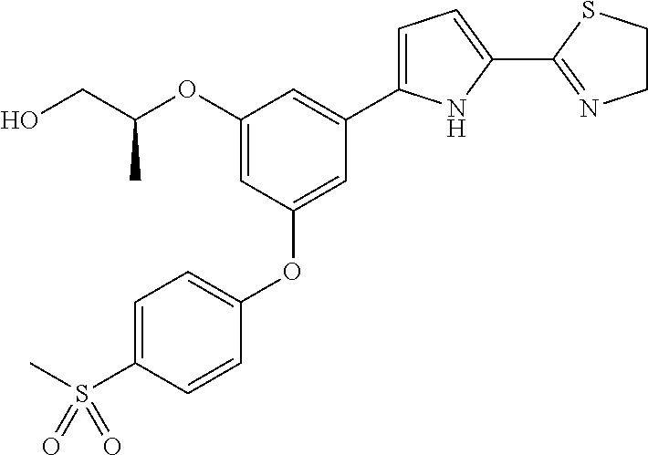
C1=C(S(C)(=O)=O)C=CC(OC2=CC(C3=CC=C(C4=NCCS4)N3)=CC(OC(CO)C)=C2)=C1
